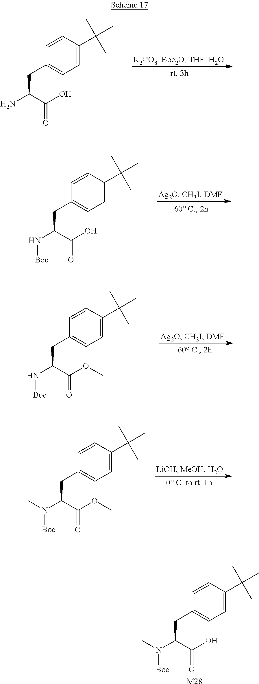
C1=CC(C(C)(C)C)=CC=C1CC(N)C(O)=O.C1=CC(C(C)(C)C)=CC=C1CC(N[Boc])C(O)=O.C1=CC(C(C)(C)C)=CC=C1CC(N[Boc])C(OC)=O.C1=CC(C(C)(C)C)=CC=C1CC(N([Boc])C)C(OC)=O.C1=CC(C(C)(C)C)=CC=C1CC(N([Boc])C)C(O)=O.[M28]
